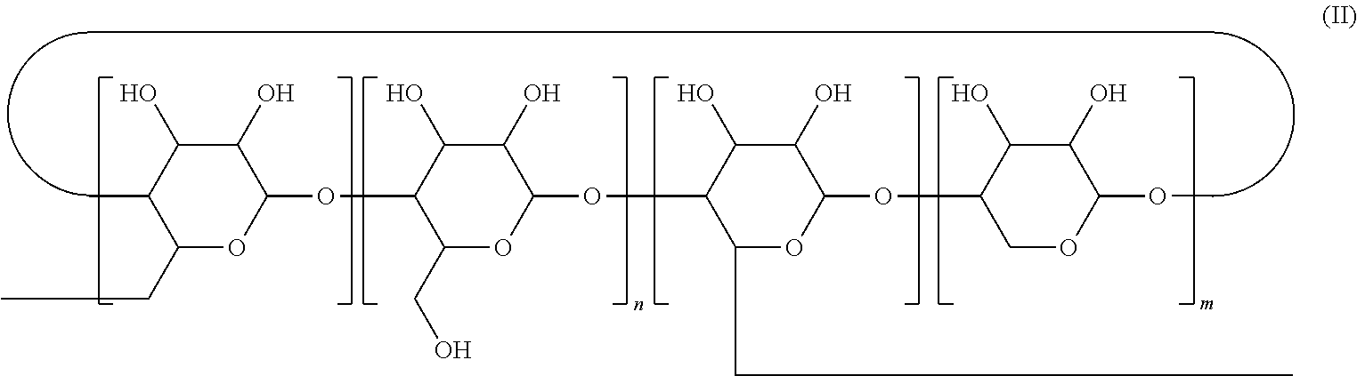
C1(CC)OC(OC2C(CO)OC(OC3C(C)OC(OC4COC(OC)C(O)C4O)C(O)C3O)C(O)C2O)C(O)C(O)C1C
